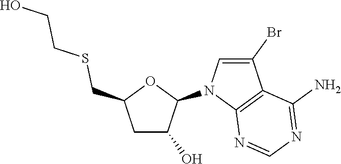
C1C(O)C(N2C3=C(C(Br)=C2)C(N)=NC=N3)OC1CSCCO
